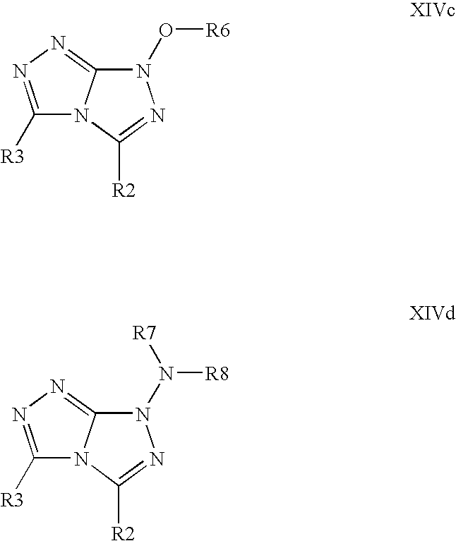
N1(O[R6])C2=NN=C([R3])N2C([R2])=N1.N1(N([R8])[R7])C2=NN=C([R3])N2C([R2])=N1
